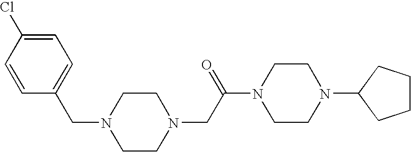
C(C1=CC=C(Cl)C=C1)N1CCN(CC(N2CCN(C3CCCC3)CC2)=O)CC1
